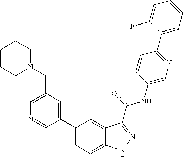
C1(CN2CCCCC2)=CN=CC(C2=CC=C3C(=C2)C(C(NC2=CN=C(C4=CC=CC=C4F)C=C2)=O)=NN3)=C1
